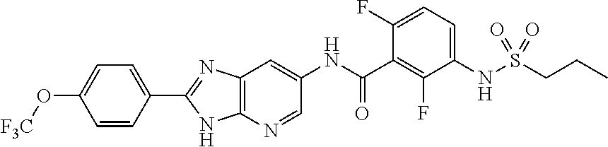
C1=CC(C2=NC3=C(N=CC(NC(=O)C4=C(F)C(NS(CCC)(=O)=O)=CC=C4F)=C3)N2)=CC=C1O[F3C]
